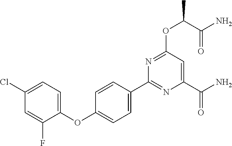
C1=C(Cl)C=C(F)C(OC2=CC=C(C3=NC(C(N)=O)=CC(OC(C(N)=O)C)=N3)C=C2)=C1
